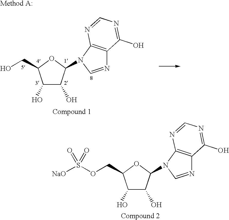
C1(O)C(O)C(N2C3=C(N=C2)C(O)=NC=N3)OC1COS([NaO])(=O)=O.C1(O)C(O)C(N2C3=C(N=C2)C(O)=NC=N3)OC1CO
